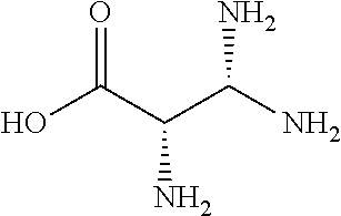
OC(C(C(N)N)N)=O
